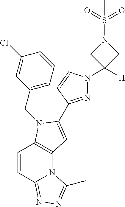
ClC1=CC(CN2C3=C(N4C(=NN=C4C)C=C3)C=C2C2=NN(C3([H])CN(S(=O)(=O)C)C3)C=C2)=CC=C1
